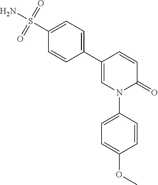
C1=CC(C2=CC=C(S(N)(=O)=O)C=C2)=CN(C2=CC=C(OC)C=C2)C1=O
